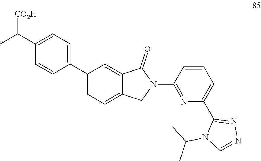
C1(C([CO2H])C)=CC=C(C2=CC=C3C(=C2)C(=O)N(C2=NC(C4=NN=CN4C(C)C)=CC=C2)C3)C=C1
